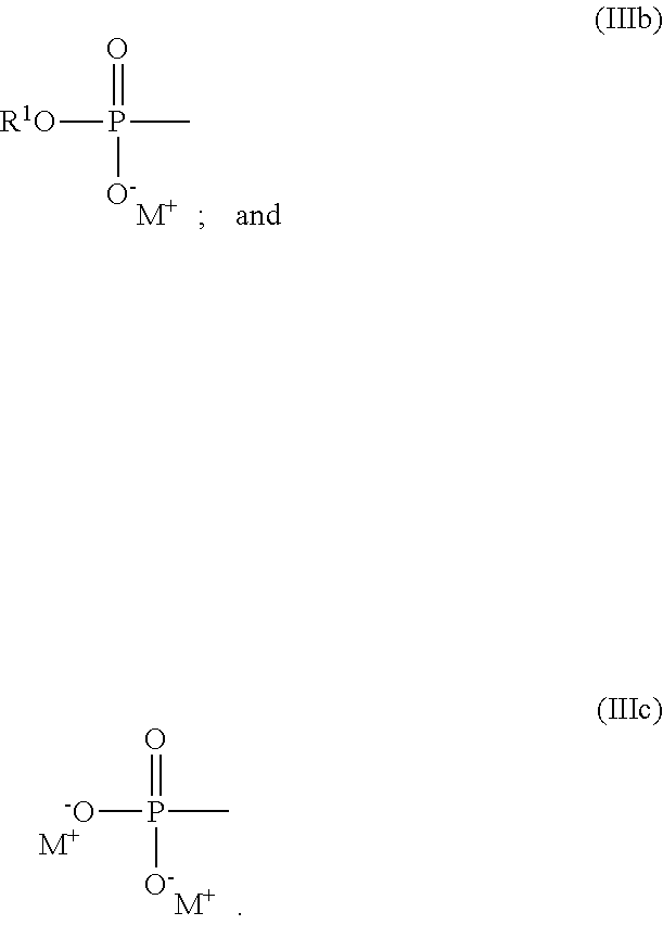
P(C)([R1O])(=O)[O-].[M+].P(C)([-O])(=O)[O-].[M+].[M+]
